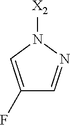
[X2]N1C=C(F)C=N1
